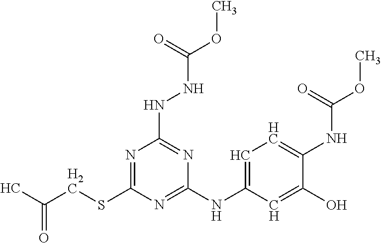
CC(CSC1=NC(NNC(OC)=O)=NC(NC2=CC=C(NC(OC)=O)C(O)=C2)=N1)=O
